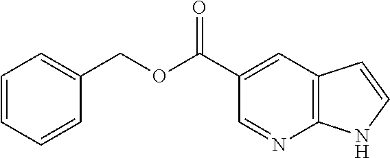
C1(C(OCC2=CC=CC=C2)=O)=CC2=C(N=C1)NC=C2
